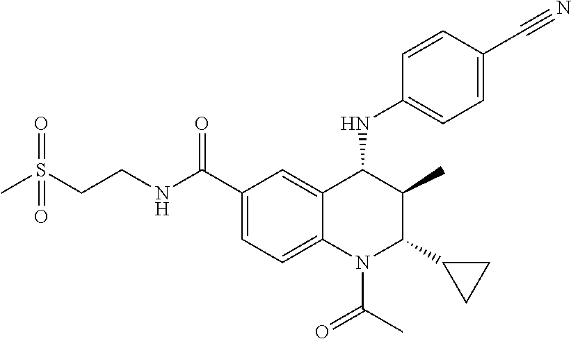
C1=CC(C#N)=CC=C1NC1C(C)C(C2CC2)N(C(=O)C)C2=CC=C(C(NCCS(C)(=O)=O)=O)C=C12
